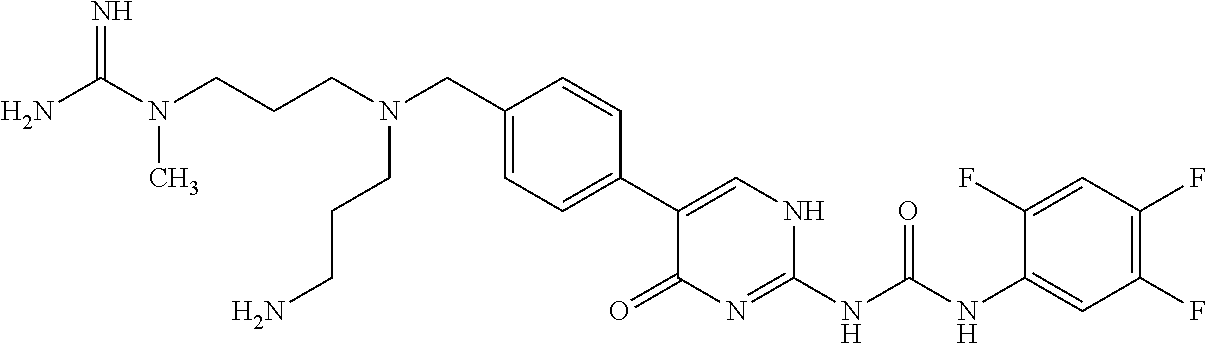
C1(CN(CCCN)CCCN(C(N)=N)C)=CC=C(C2=CNC(NC(NC3=CC(F)=C(F)C=C3F)=O)=NC2=O)C=C1
